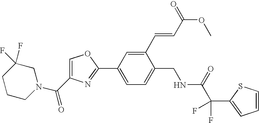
C1CCN(C(C2=COC(C3=CC=C(CNC(=O)C(F)(F)C4=CC=CS4)C(C=CC(=O)OC)=C3)=N2)=O)CC1(F)F
